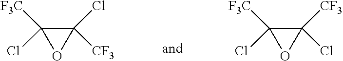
C1([CF3])(Cl)C(Cl)([F3C])O1.C1(Cl)([CF3])C(Cl)([F3C])O1
